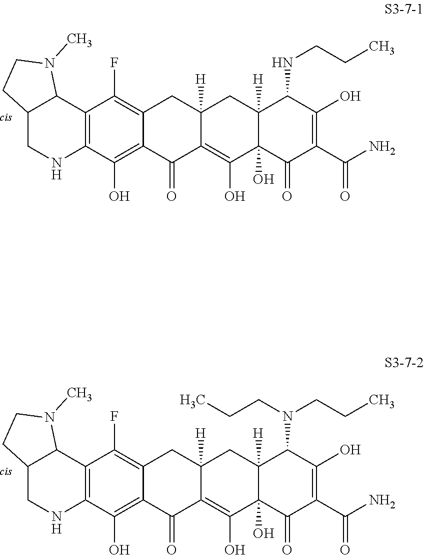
C12=C(C(O)=C3C(=C1F)CC1([H])C(=C(O)C4(O)C([H])(C1)C(N(CCC)CCC)C(O)=C(C(N)=O)C4=O)C3=O)NCC1C2N(C)CC1.C12=C(C(O)=C3C(=C1F)CC1([H])C(=C(O)C4(O)C([H])(C1)C(NCCC)C(O)=C(C(N)=O)C4=O)C3=O)NCC1C2N(C)CC1
